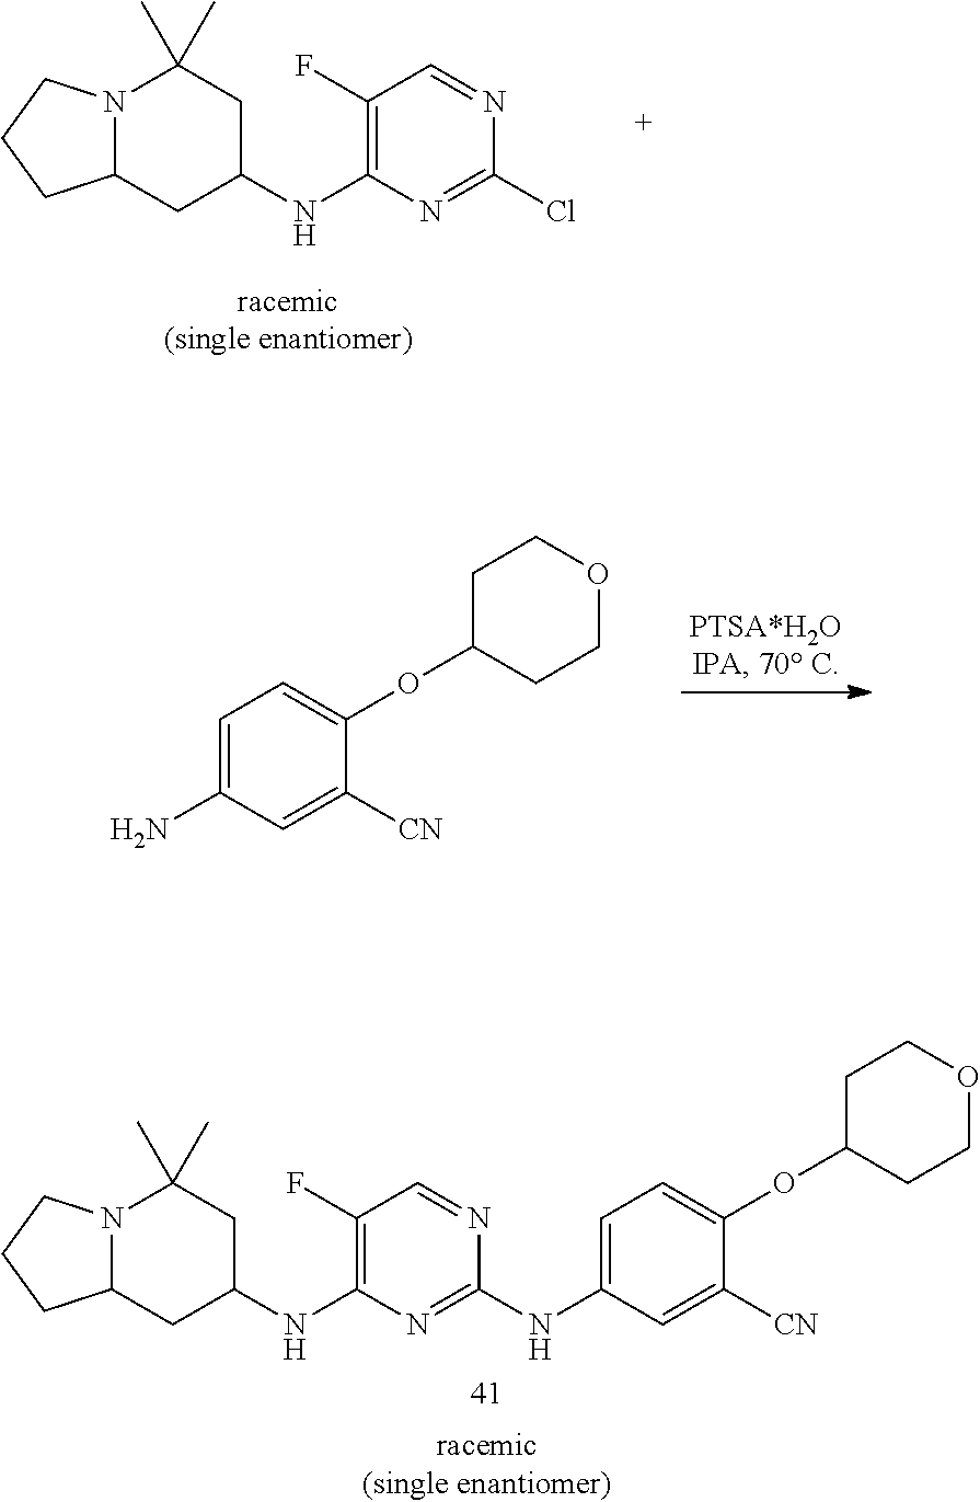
C12N(CCC1)C(C)(C)CC(NC1=C(F)C=NC(Cl)=N1)C2.NC1=CC=C(OC2CCOCC2)C([CN])=C1.C12N(CCC1)C(C)(C)CC(NC1=C(F)C=NC(NC3=CC=C(OC4CCOCC4)C([CN])=C3)=N1)C2
